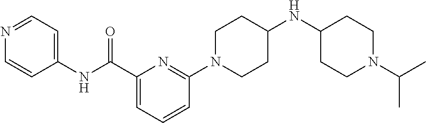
C1(NC(C2=CC=CC(N3CCC(NC4CCN(C(C)C)CC4)CC3)=N2)=O)=CC=NC=C1
